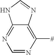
N1=C2C(=C([#])N=C1)N=CN2
